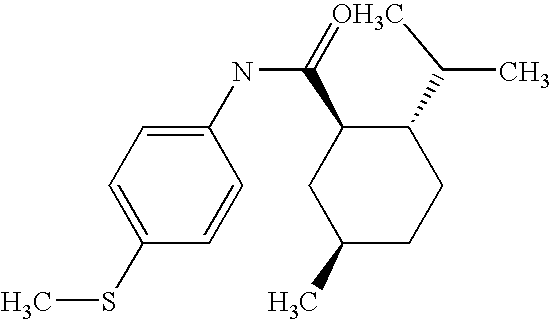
C1(NC2=[OH3C]C(C)C3C2CC(C)CC3)=CC=C(SC)C=C1
